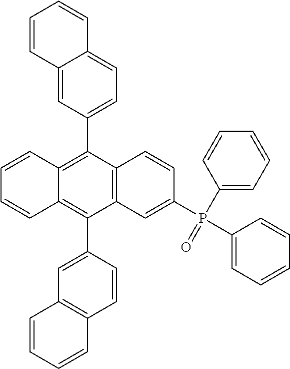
C12=C(C(C3=CC=C4C(=C3)C=CC=C4)=C3C(=C1C1=CC4=C(C=C1)C=CC=C4)C=CC=C3)C=CC(P(C1=CC=CC=C1)(C1=CC=CC=C1)=O)=C2
